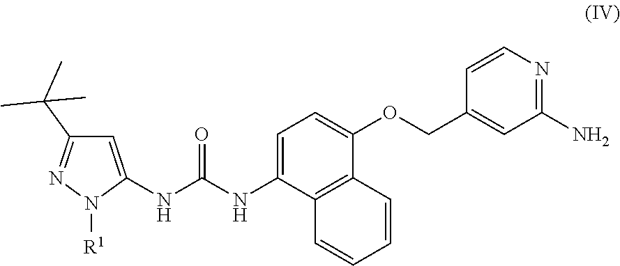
C1=C(NC(=O)NC2=CC(C(C)(C)C)=NN2[R1])C2=C(C(OCC3=CC(N)=NC=C3)=C1)C=CC=C2
